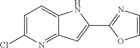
C1=C(Cl)N=C2C(=C1)NC(C1=NC=CO1)=C2
